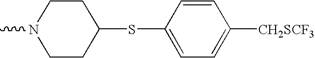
CN1CCC(SC2=CC=C([CH2SCF3])C=C2)CC1
